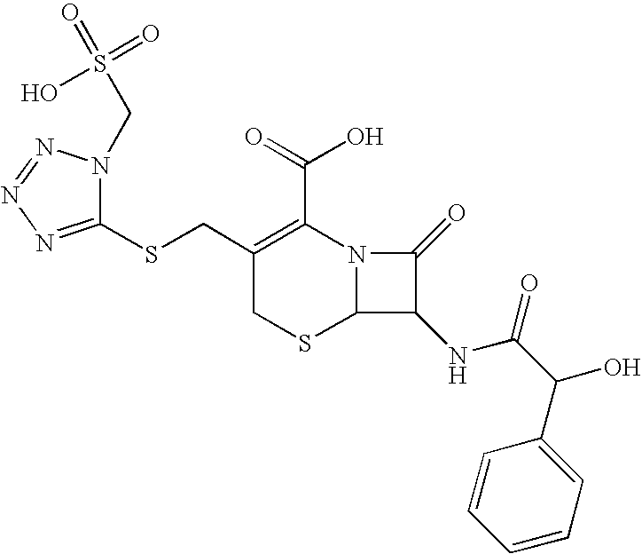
C1(CSC2=NN=NN2CS(=O)(O)=O)=C(C(=O)O)N2C(SC1)C(NC(C(O)C1=CC=CC=C1)=O)C2=O
